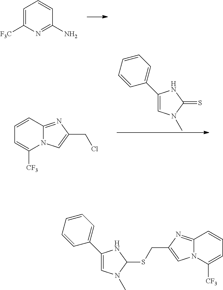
C1=C([F3C])N=C(N)C=C1.C1(C2=CC=CC=C2)=CN(C)C(=S)N1.C1=CC2=NC(CCl)=CN2C([CF3])=C1.C1(C2=CC=CC=C2)=CN(C)C(SCC2=CN3C(=N2)C=CC=C3[CF3])N1
